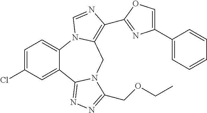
C1=C(Cl)C=C2C(=C1)N1C(=C(C3=NC(C4=CC=CC=C4)=CO3)N=C1)CN1C2=NN=C1COCC
